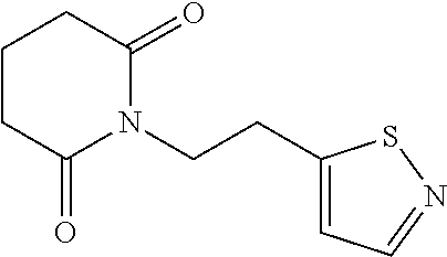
C1(CCN2C(=O)CCCC2=O)=CC=NS1
